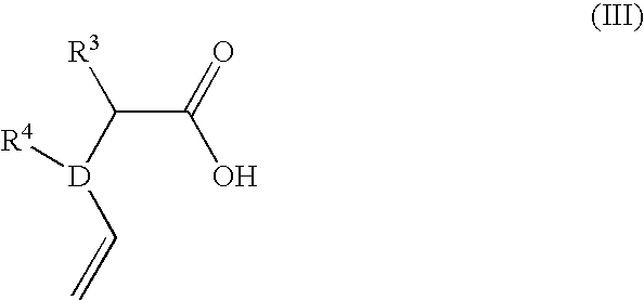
C(C(O)=O)([R3])[D]([R4])C=C
